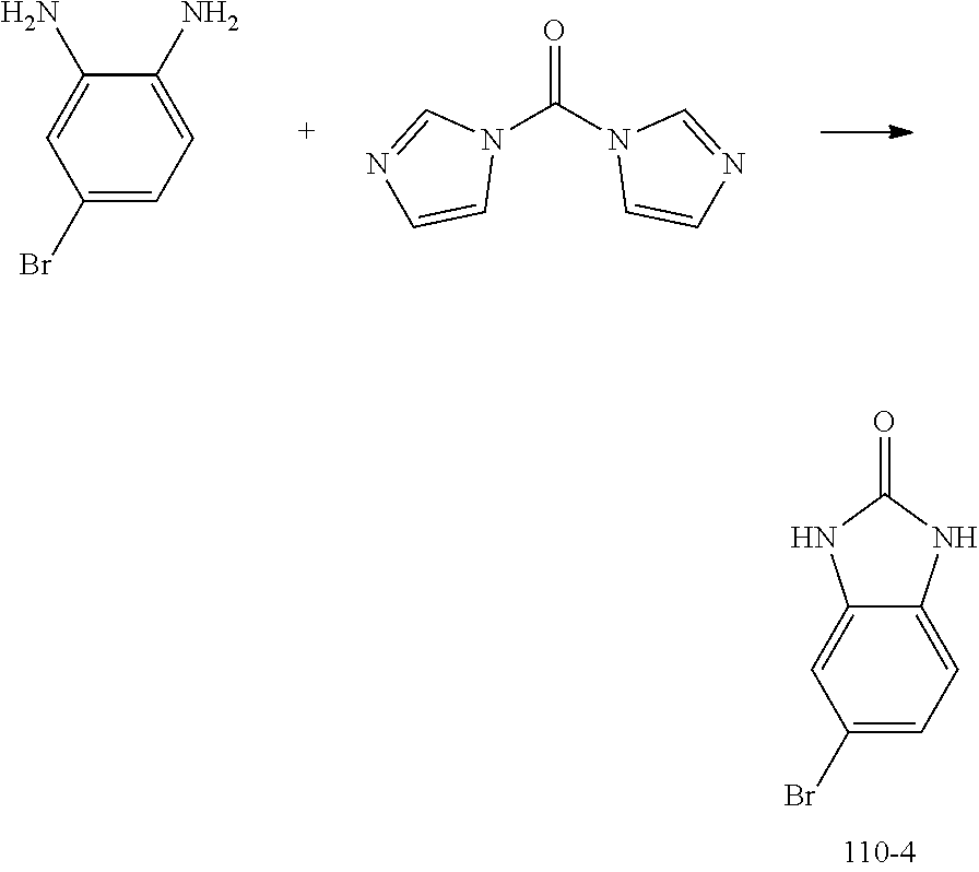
C1(Br)=CC=C(N)C(N)=C1.O=C(N1C=CN=C1)N1C=NC=C1.C1(Br)=CC=C2C(=C1)NC(=O)N2
